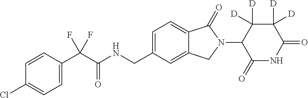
C1=CC(C(C(NCC2=CC=C3C(=C2)CN(C2C(=O)NC(=O)C([D])([D])C2([D])[D])C3=O)=O)(F)F)=CC=C1Cl
